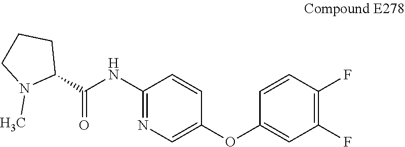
C1(C(NC2=NC=C(OC3=CC(F)=C(F)C=C3)C=C2)=O)CCCN1C
